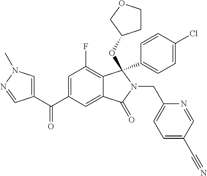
C1=C(C(=O)C2=CN(C)N=C2)C=C2C(=C1F)C(C1=CC=C(Cl)C=C1)(OC1CCOC1)N(CC1=CC=C(C#N)C=N1)C2=O
